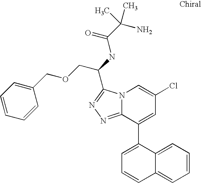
C12=NN=C(C(NC(C(N)(C)C)=O)COCC3=CC=CC=C3)N1C=C(Cl)C=C2C1=CC=CC2=CC=CC=C12
